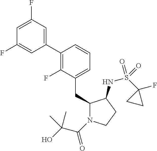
C1(C2=C(F)C(CC3N(C(C(C)(C)O)=O)CCC3NS(C3(F)CC3)(=O)=O)=CC=C2)=CC(F)=CC(F)=C1
